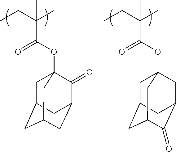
CCC(C)(C(OC12CC3CC(CC(C1=O)C3)C2)=O)C.CCC(C)(C(OC12CC3CC(C(=O)C(C1)C3)C2)=O)C
